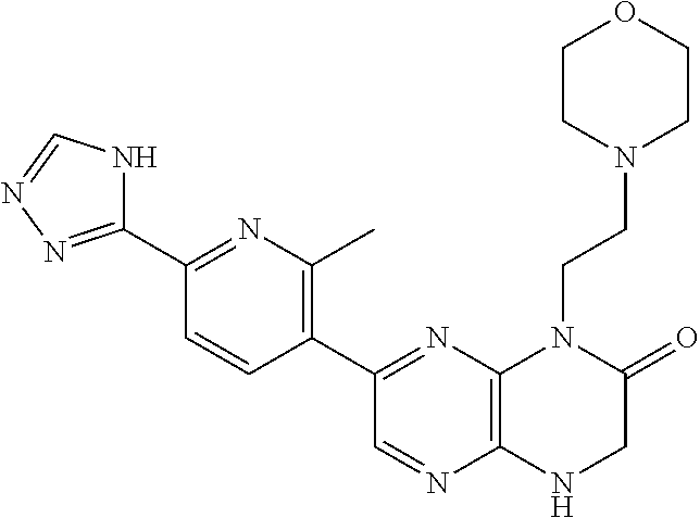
C1(C2=NC3=C(N=C2)NCC(=O)N3CCN2CCOCC2)=C(C)N=C(C2=NN=CN2)C=C1
